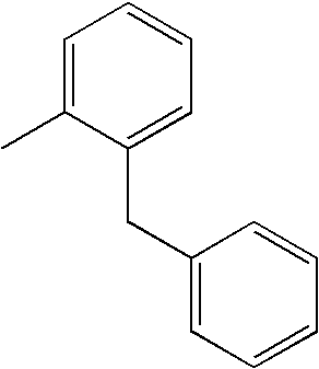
C1=C(C)C(CC2=CC=CC=C2)=CC=C1
